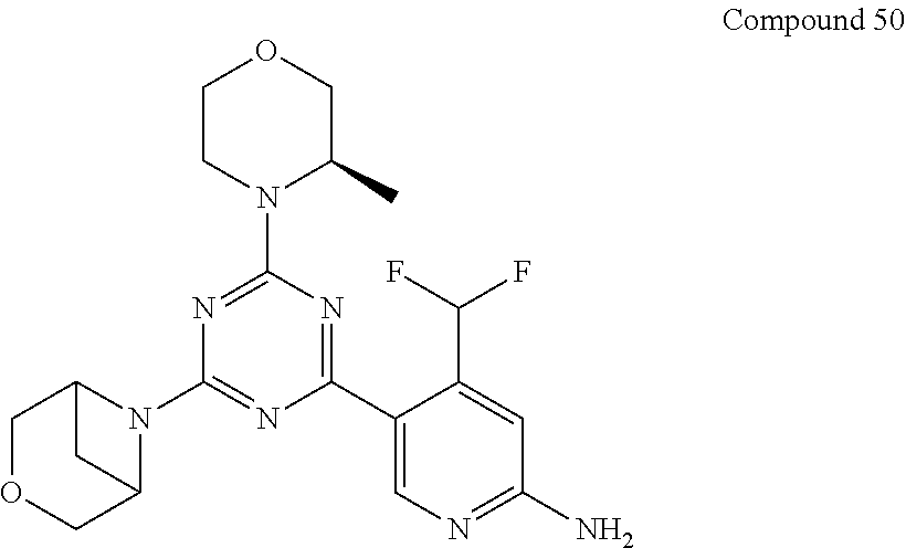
C1CN(C2=NC(N3C4COCC3C4)=NC(C3=CN=C(N)C=C3C(F)F)=N2)C(C)CO1
